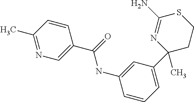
C1=CC(C)=NC=C1C(=O)NC1=CC(C2(C)N=C(N)SCC2)=CC=C1
